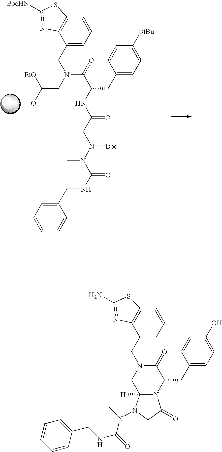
COC(CN(CC1=CC=CC2=C1N=C([BocHN])S2)C(C(NC(CN(N(C(NCC1=CC=CC=C1)=O)C)[Boc])=O)CC1=CC=C([OtBu])C=C1)=O)[EtO].C12=C(C=CC=C1CN1C(=O)C(CC3=CC=C(O)C=C3)N3C([H])(C1)N(N(C(NCC1=CC=CC=C1)=O)C)CC3=O)SC(N)=N2
